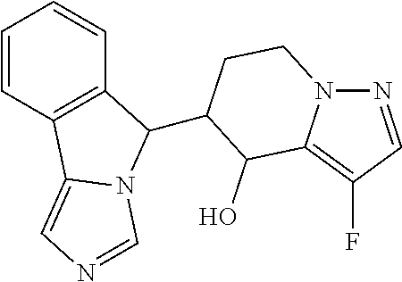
C1=CC2=C(C=C1)C(C1CCN3N=CC(F)=C3C1O)N1C2=CN=C1
